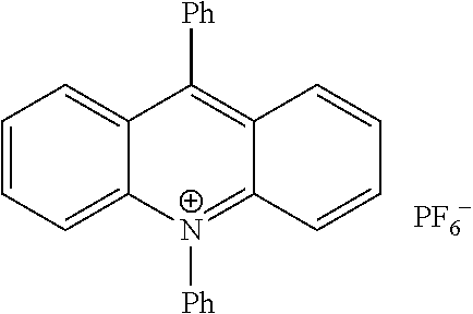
C1=CC=C2C(=C1)C([Ph])=C1C(=[N+]2[Ph])C=CC=C1.[PF6]
